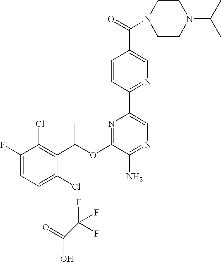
C1=C(F)C(Cl)=C(C(OC2=NC(C3=NC=C(C(N4CCN(C(C)C)CC4)=O)C=C3)=CN=C2N)C)C(Cl)=C1.O=C(O)C(F)(F)F
